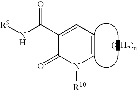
C1=CN([R10])C(=O)C(C(N[R9])=O)=C1
